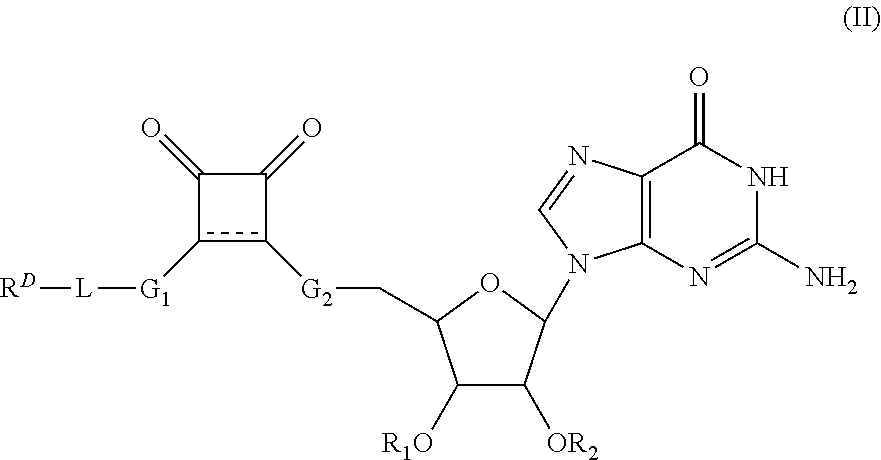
[RD][L][G1]c1c([G2]CC2C([R1O])C([OR2])C(N3C4=C(C(=O)NC(N)=N4)N=C3)O2)C(=O)C1=O
